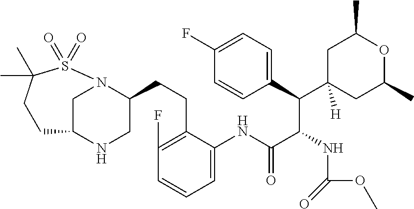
C1C2NCC(CCC3=C(F)C=CC=C3NC(C(NC(OC)=O)C(C3=CC=C(F)C=C3)C3([H])CC(C)OC(C)C3)=O)N1S(=O)(=O)C(C)(C)CC2
